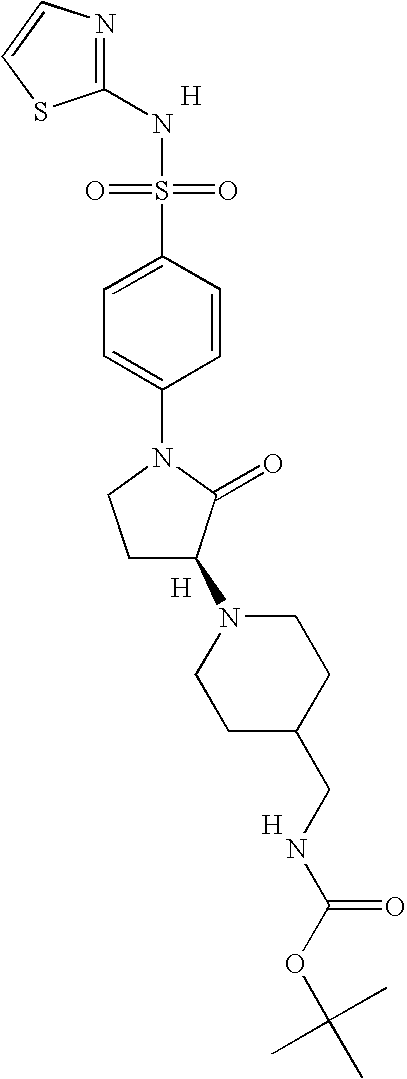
N1=C(NS(=O)(=O)C2=CC=C(N3CCC(N4CCC(CNC(OC(C)(C)C)=O)CC4)C3=O)C=C2)SC=C1.[H].[H].[H]
